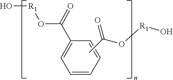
C1(C(O[R1]O)=O)=CC=CC=C1.CC(O[R1]O)=O
